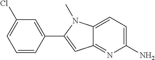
C1(Cl)=CC=CC(C2=CC3=NC(N)=CC=C3N2C)=C1
